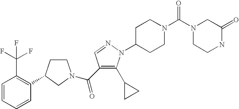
C1=CC=CC(C2CCN(C(=O)C3=C(C4CC4)N(C4CCN(C(N5CCNC(=O)C5)=O)CC4)N=C3)C2)=C1C(F)(F)F
